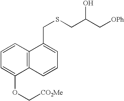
C1=C(OC[CO2Me])C2=C(C=C1)C(CSCC(C[OPh])O)=CC=C2
